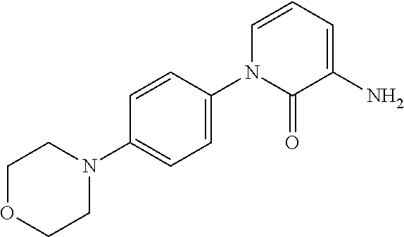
C1=CC=C(N)C(=O)N1C1=CC=C(N2CCOCC2)C=C1
